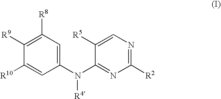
C1([R9])=C([R8])C=C(N(C2=NC([R2])=NC=C2[R5])[R4])C=C1[R10]
